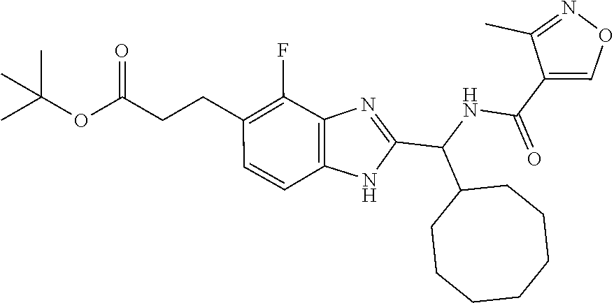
C1=CC2=C(C(F)=C1CCC(OC(C)(C)C)=O)N=C(C(NC(=O)C1=CON=C1C)C1CCCCCCC1)N2
